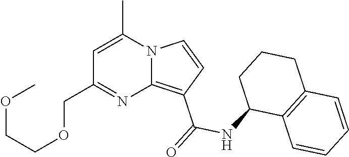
C1=C(C)N2C(=C(C(=O)NC3C4=C(CCC3)C=CC=C4)C=C2)N=C1COCCOC
